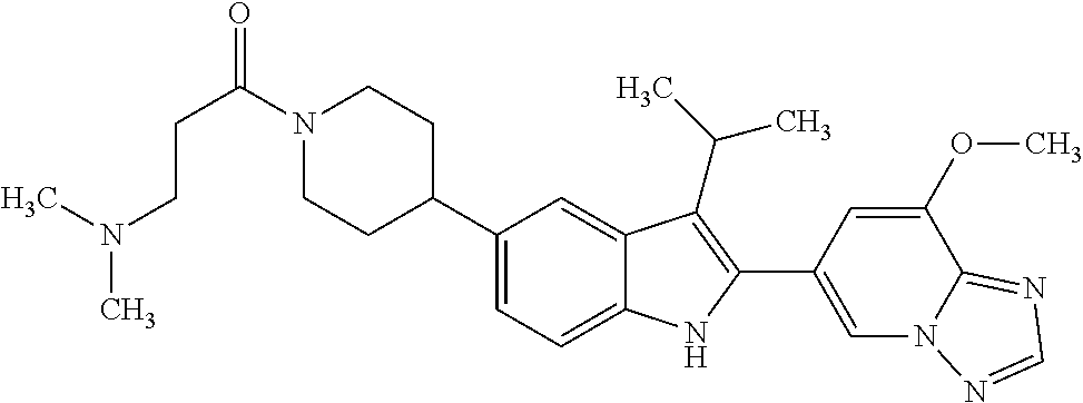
C(N1CCC(C2=CC=C3C(=C2)C(C(C)C)=C(C2=CN4C(=NC=N4)C(OC)=C2)N3)CC1)(=O)CCN(C)C
